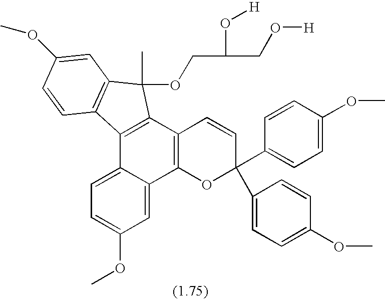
C1=C2C(=CC(OC)=C1)C1=C(C3=C2C2=C(C3(C)OCC(CO[H])O[H])C=C(OC)C=C2)C=CC(C2=CC=C(OC)C=C2)(C2=CC=C(OC)C=C2)O1
